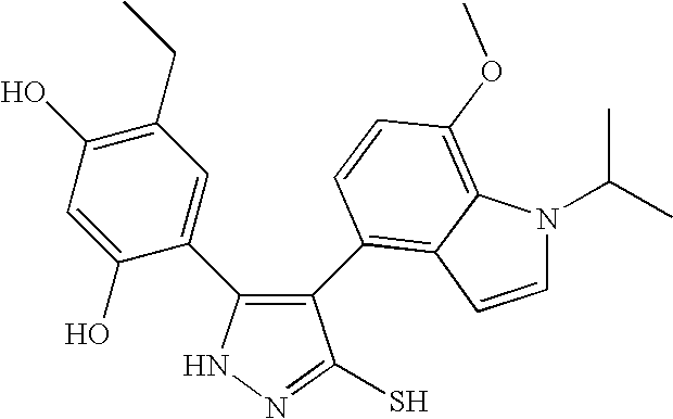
N1N=C(S)C(C2=C3C(=C(OC)C=C2)N(C(C)C)C=C3)=C1C1=CC(CC)=C(O)C=C1O
